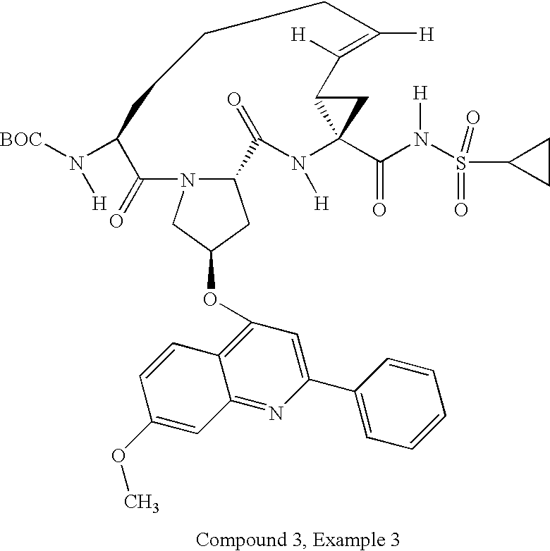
C12CC(OC3=C4C(=NC(C5=CC=CC=C5)=C3)C=C(OC)C=C4)CN1C(=O)C(N([BOC])[H])CCCC([H])=C([H])C1C(C(N(S(C3CC3)(=O)=O)[H])=O)(N([H])C2=O)C1
